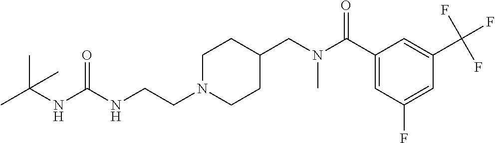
CC(NC(NCCN1CCC(CN(C(C2=CC(F)=CC(C(F)(F)F)=C2)=O)C)CC1)=O)(C)C
